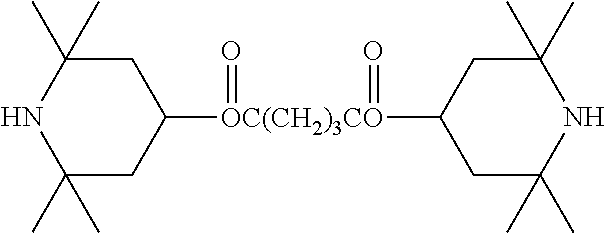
C1(C)(C)CC([OC(CH2)3CO](C2CC(C)(C)NC(C)(C)C2)(=O)=O)CC(C)(C)N1
